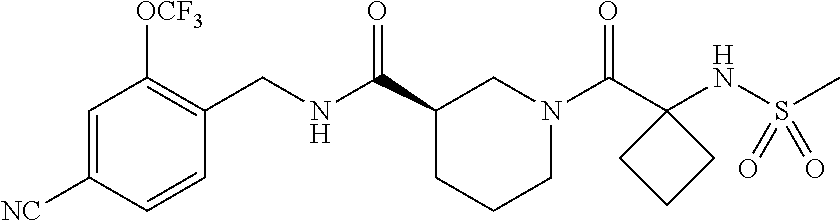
C1=C([NC])C=CC(CNC(C2CCCN(C(C3(NS(C)(=O)=O)CCC3)=O)C2)=O)=C1[OCF3]
